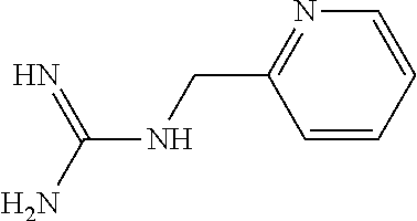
N(C(=N)N)CC1=NC=CC=C1
